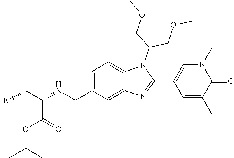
N1(C)C=C(C2=NC3=CC(CNC(C(C)O)C(=O)OC(C)C)=CC=C3N2C(COC)COC)C=C(C)C1=O
